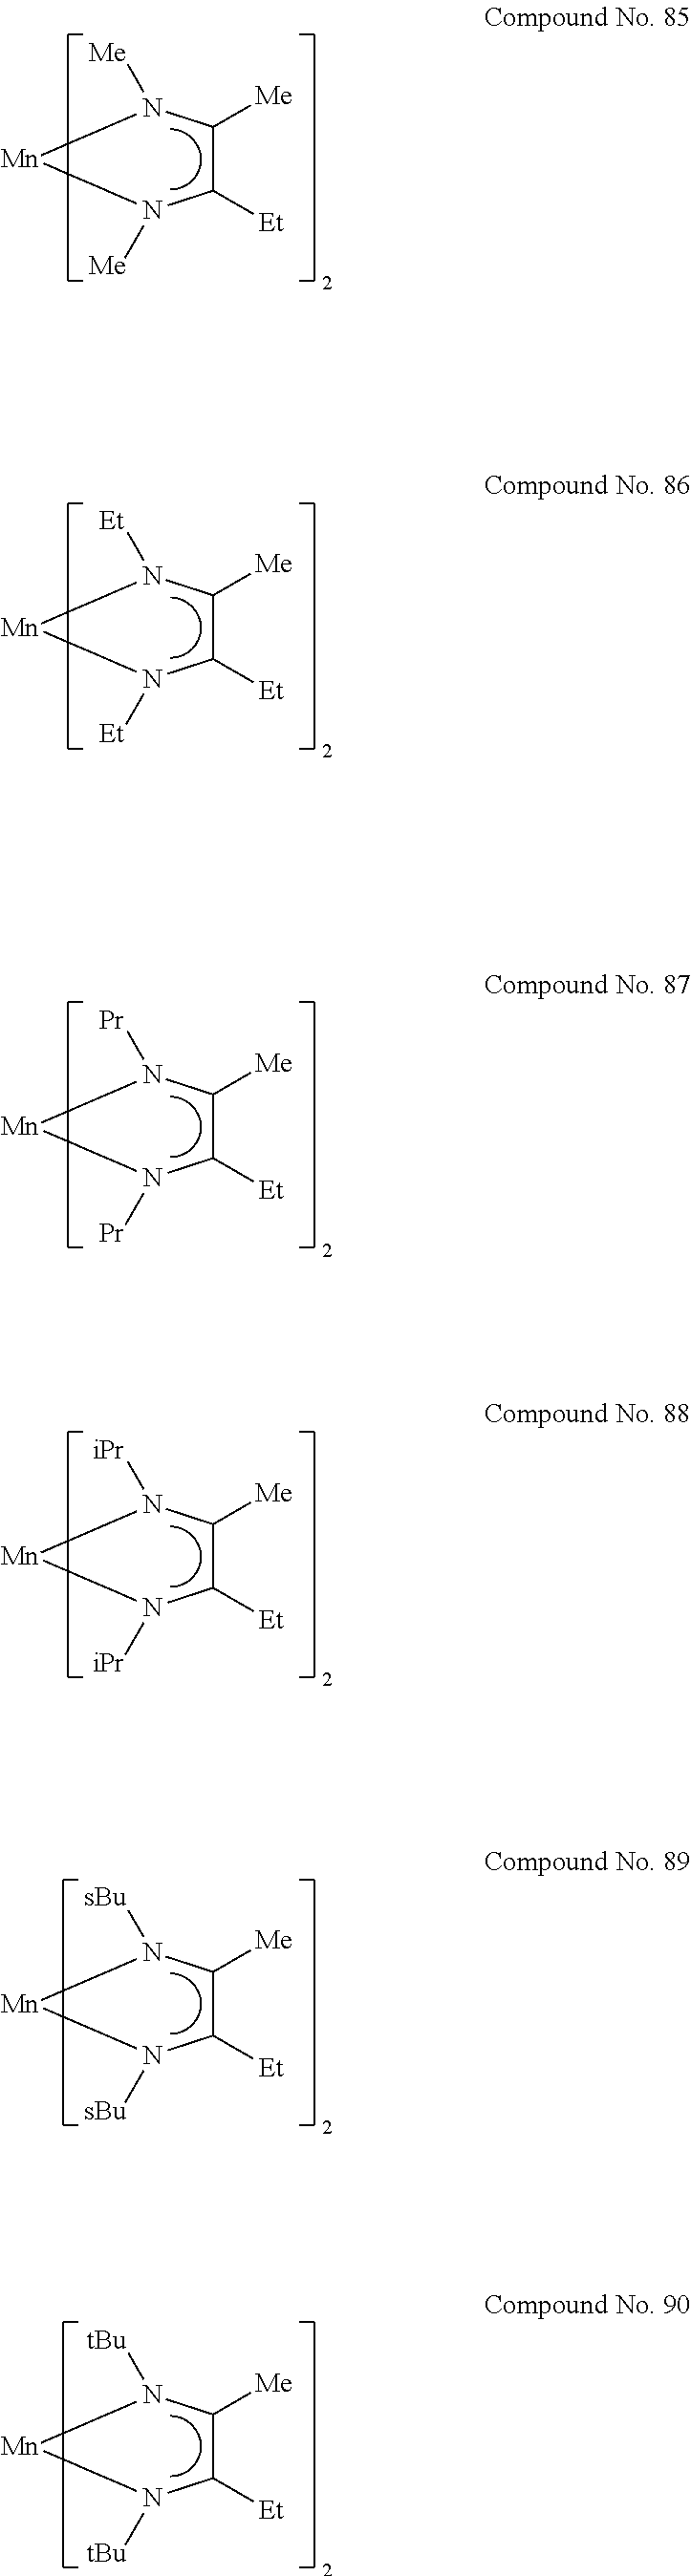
C1([Et])C([Me])N([Me])[Mn]N1[Me].C1([Et])C([Me])N([Et])[Mn]N1[Et].C1([Et])C([Me])N([Pr])[Mn]N1[Pr].C1([Et])C([Me])N([iPr])[Mn]N1[iPr].C1([Et])C([Me])N([sBu])[Mn]N1[sBu].C1([Et])C([Me])N([tBu])[Mn]N1[tBu]
